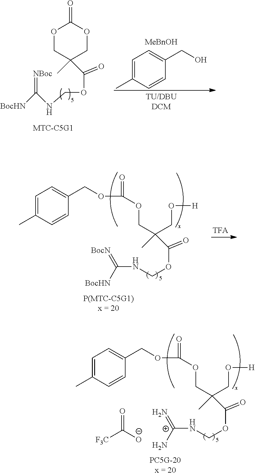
O1CC(C)(C(OCNC([BocHN])=[NBoc])=O)COC1=O.C1=C(C)C=CC(CO)=C1.O(CC(CO[H])(C)C(OCNC([BocHN])=[BocN])=O)C(OCC1=CC=C(C)C=C1)=O.O(CC(CO[H])(C)C(OCN[C+](N)=N)=O)C(OCC1=CC=C(C)C=C1)=O.[F3C]C([O-])=O
